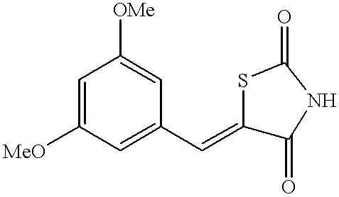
C1=C([MeO])C=C(C=C2C(=O)NC(=O)S2)C=C1[OMe]
